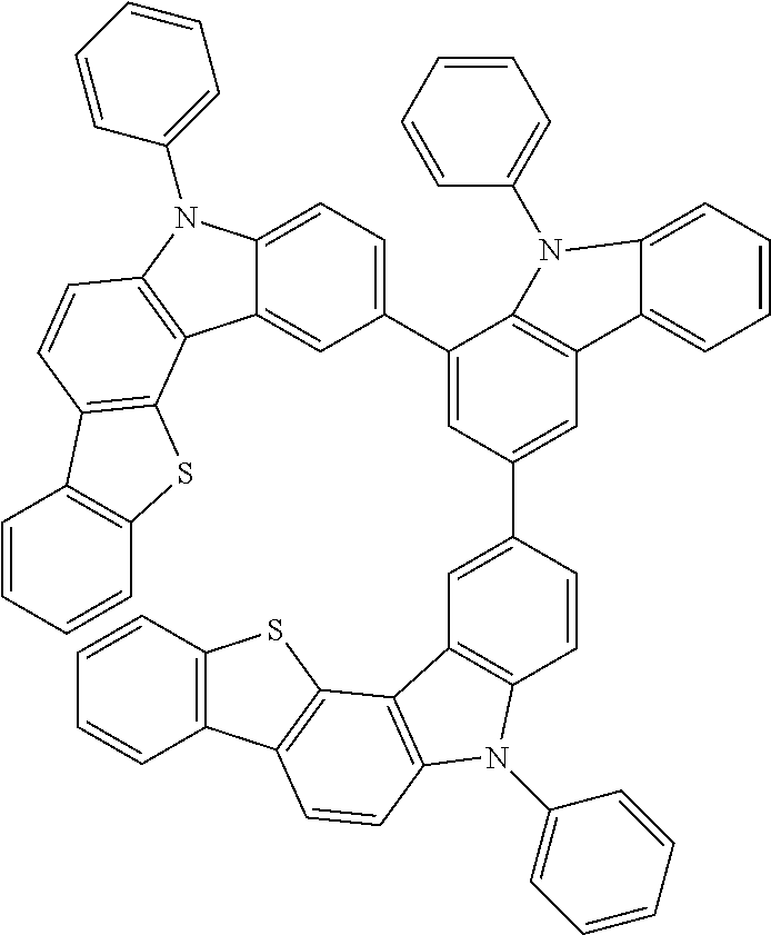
C1(C2=CC=C3C(=C2)C2=C(N3C3=CC=CC=C3)C=CC3=C2SC2=C3C=CC=C2)=CC(C2=CC3=C(C=C2)N(C2=CC=CC=C2)C2=C3C3=C(C=C2)C2=C(S3)C=CC=C2)=CC2=C1N(C1=CC=CC=C1)C1=CC=CC=C21
